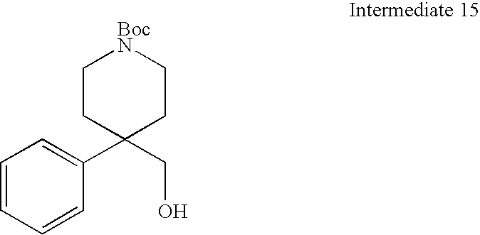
C1=CC=CC(C2(CO)CC[BocN]CC2)=C1
